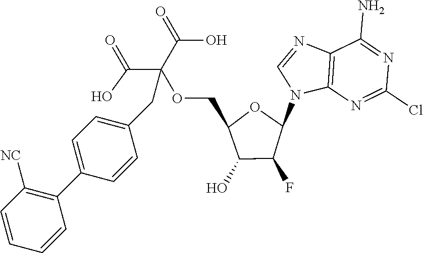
C12=C(N=C(Cl)N=C1N)N(C1OC(COC(C(=O)O)(C(=O)O)CC3=CC=C(C4=C([NC])C=CC=C4)C=C3)C(O)C1F)C=N2
